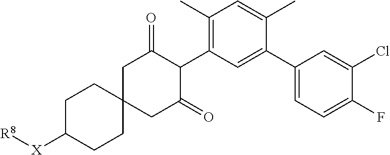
C1C([X][R8])CCC2(C1)CC(=O)C(C1=C(C)C=C(C)C(C3=CC=C(F)C(Cl)=C3)=C1)C(=O)C2
